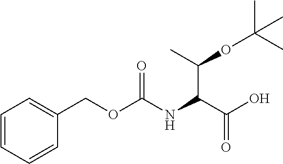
C1(COC(NC(C(O)=O)C(OC(C)(C)C)C)=O)=CC=CC=C1
